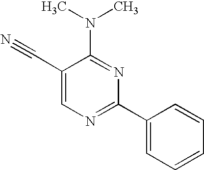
C1(C#N)=CN=C(C2=CC=CC=C2)N=C1N(C)C
